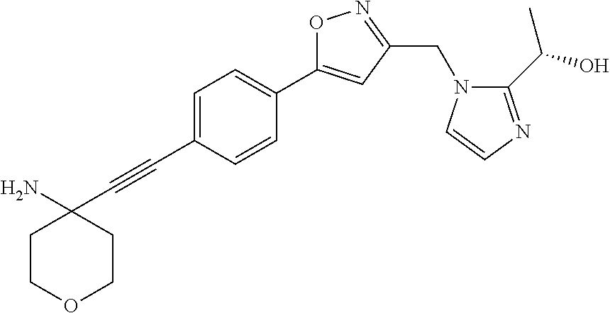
C1=C(C#CC2(N)CCOCC2)C=CC(C2=CC(CN3C(C(O)C)=NC=C3)=NO2)=C1
